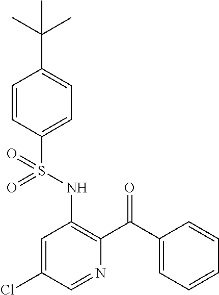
C1=CC(S(NC2=C(C(C3=CC=CC=C3)=O)N=CC(Cl)=C2)(=O)=O)=CC=C1C(C)(C)C
